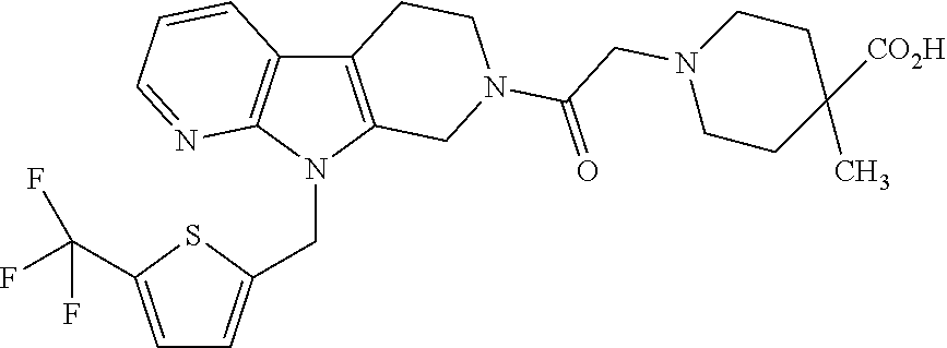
C12=C(N(CC3=CC=C(C(F)(F)F)S3)C3=C1C=CC=N3)CN(C(CN1CCC([CO2H])(C)CC1)=O)CC2
